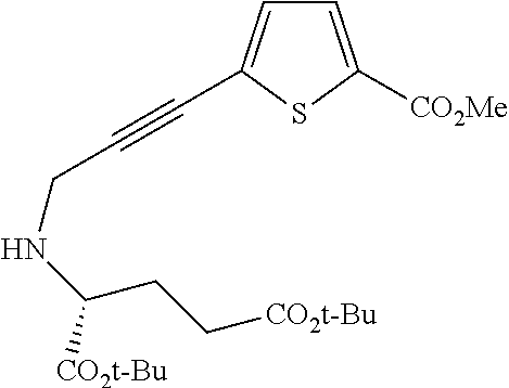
C(C#CC1=CC=C([CO2Me])S1)NC([CO2t-Bu])CC[CO2t-Bu]
